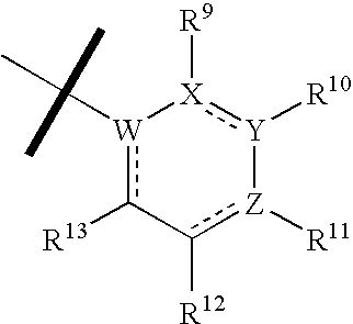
[W]1(C(C)(C)C)c([R13])-c([R12])[Z]([R11])[Y]([R10]):[X]1[R9]
